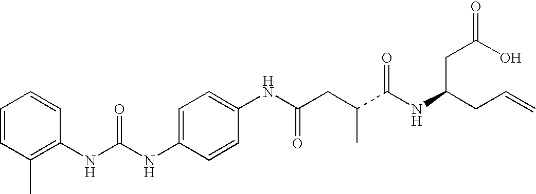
C1=C(NC(NC2=C(C)C=CC=C2)=O)C=CC(NC(CC(C(NC(CC=C)CC(=O)O)=O)C)=O)=C1
